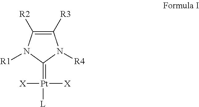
C1(=[Pt]([L])([X])[X])N([R4])C([R3])=C([R2])N1[R1]
